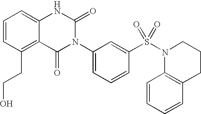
C1=CC(CCO)=C2C(=C1)NC(=O)N(C1=CC=CC(S(N3CCCC4=C3C=CC=C4)(=O)=O)=C1)C2=O
